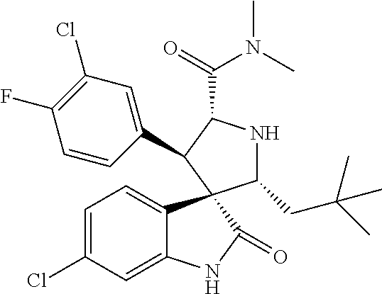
C1=C(Cl)C=C2C(=C1)C1(C(=O)N2)C(CC(C)(C)C)NC(C(=O)N(C)C)C1C1=CC(Cl)=C(F)C=C1
